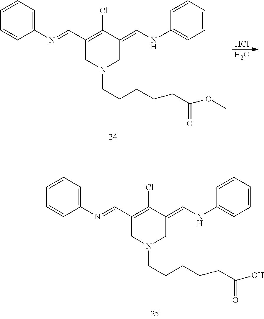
C1(C=NC2=CC=CC=C2)=C(Cl)C(=CNC2=CC=CC=C2)CN(CCCCCC(=O)OC)C1.Cl.O.C1(C=NC2=CC=CC=C2)=C(Cl)C(=CNC2=CC=CC=C2)CN(CCCCCC(=O)O)C1
